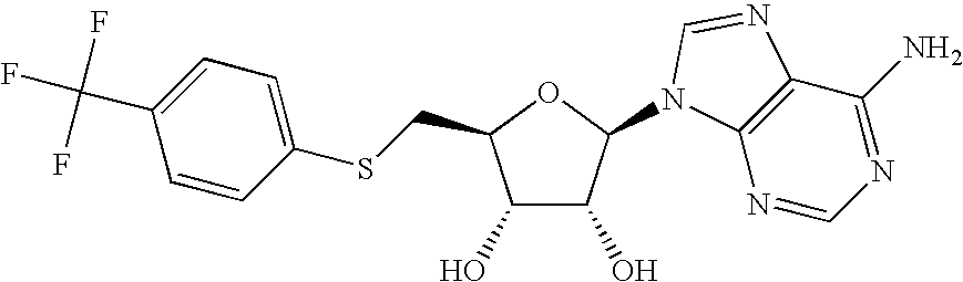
C12=C(N=CN=C1N)N(C1C(O)C(O)C(CSC3=CC=C(C(F)(F)F)C=C3)O1)C=N2
